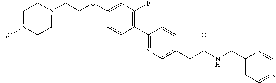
C1=CC(C2=NC=C(CC(NCC3=CC=NC=N3)=O)C=C2)=C(F)C=C1OCCN1CCN(C)CC1
